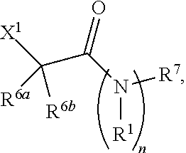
[X1]C(C(N([R1])[R7])=O)([R6b])[R6a]
